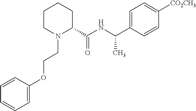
C1=C(OCCN2C(C(=O)NC(C)C3=CC=C([CO2CH3])C=C3)CCCC2)C=CC=C1
